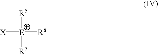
[R5][E]([X])([R8])[R7]
